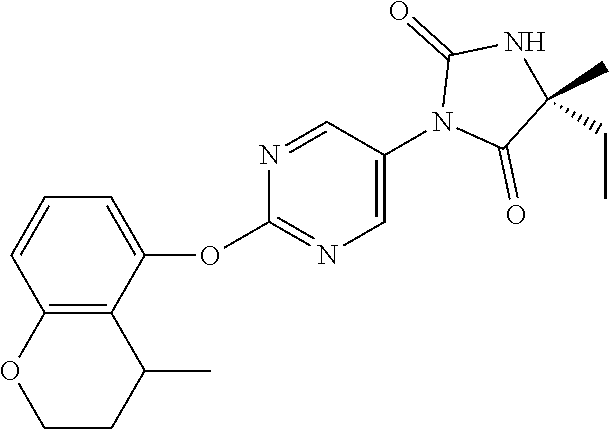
C1CC(C)C2=C(O1)C=CC=C2OC1=NC=C(N2C(=O)C(CC)(C)NC2=O)C=N1
